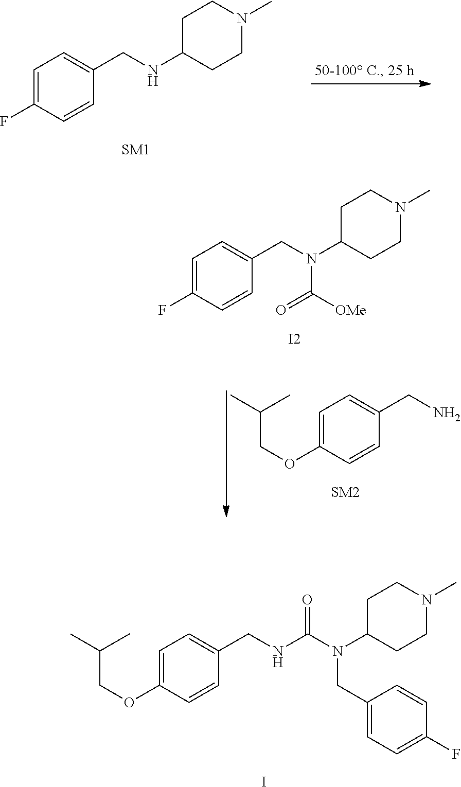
C(COC1=CC=C(CNC(N(C2CCN(C)CC2)CC2=CC=C(F)C=C2)=O)C=C1)(C)C.I.C1=C(F)C=CC(CNC2CCN(C)CC2)=C1.C(COC1=CC=C(CN)C=C1)(C)C.C1=C(F)C=CC(CN(C2CCN(C)CC2)C(=O)[OMe])=C1.[I2]
